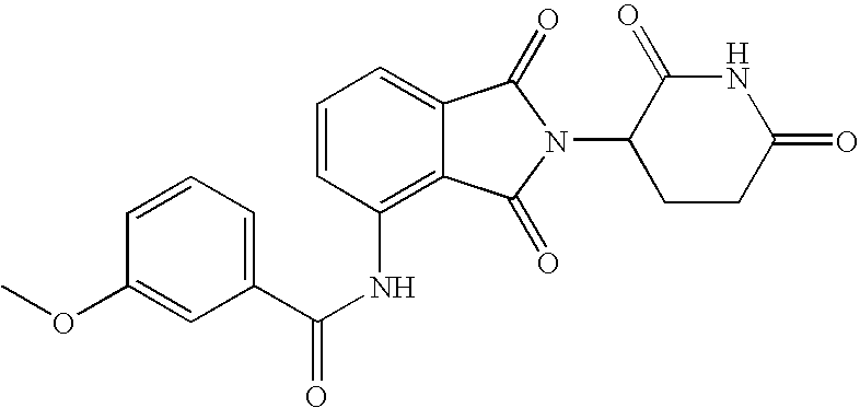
C1=CC=C2C(=C1NC(C1=CC=CC(OC)=C1)=O)C(=O)N(C1CCC(=O)NC1=O)C2=O
